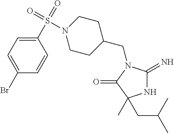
N1C(=N)N(CC2CCN(S(C3=CC=C(Br)C=C3)(=O)=O)CC2)C(=O)C1(CC(C)C)C
